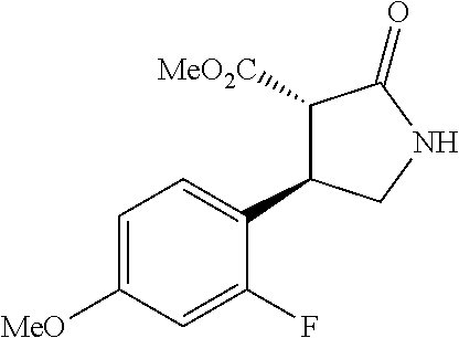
C1=C([MeO])C=C(F)C(C2C([MeO2C])C(=O)NC2)=C1
